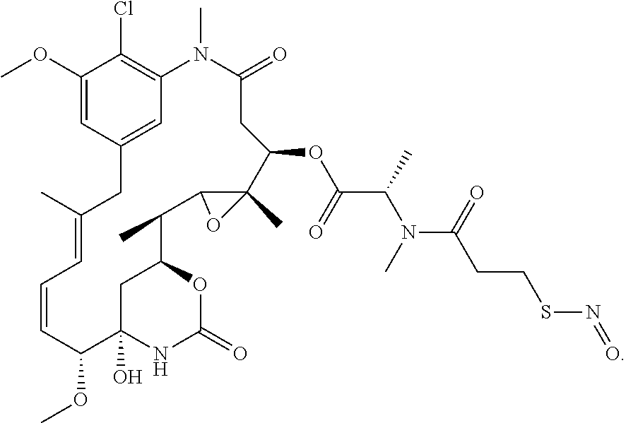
C1(OC)=CC2=CC(=C1Cl)N(C)C(=O)CC(OC(C(C)N(C)C(=O)CCSN=O)=O)C1(C)C(C(C)C3CC(O)(C(OC)C=CC=C(C)C2)NC(=O)O3)O1
